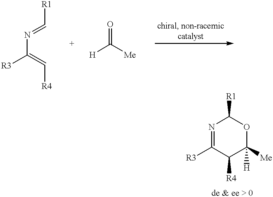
[R1]C=NC(=C[R4])[R3].[H]C([Me])=O.N1=C([R3])C([R4])C([Me])([H])OC1[R1]
